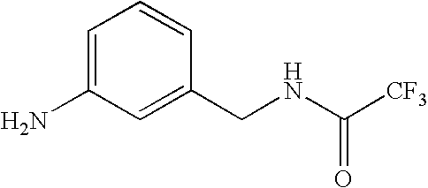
C1=C(N)C=C(CNC([CF3])=O)C=C1
